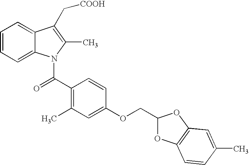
C1=CC=C2C(=C1)C(C[COOH])=C(C)N2C(C1=C(C)C=C(OCC2OC3=C(O2)C=C(C)C=C3)C=C1)=O
